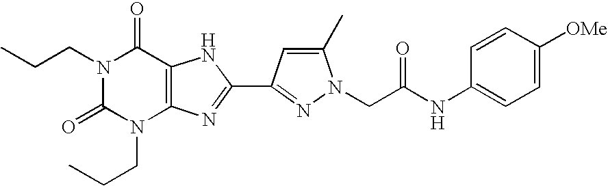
N1(CCC)C(=O)N(CCC)C2=C(C1=O)NC(C1=NN(CC(NC3=CC=C([OMe])C=C3)=O)C(C)=C1)=N2
